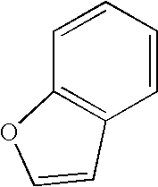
C1=CC2=C(C=C1)C=CO2
